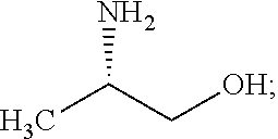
[OH]CC(C)N
